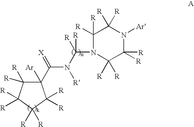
C1(C(=[X])N(C([R])(N2C([R])([R])C([R])([R])N([Ar])C([R])([R])C2([R])[R])[R])[R])([Ar])C([R])([R])C([R])([R])C([R])([R])C1([R])[R]
